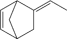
C(C)=C1CC2CC1C=C2
